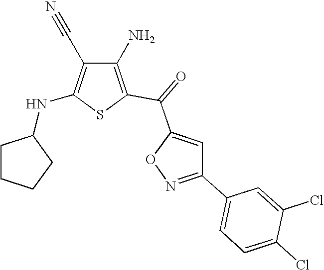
C1(N)=C(C(=O)C2=CC(C3=CC=C(Cl)C(Cl)=C3)=NO2)SC(NC2CCCC2)=C1C#N
